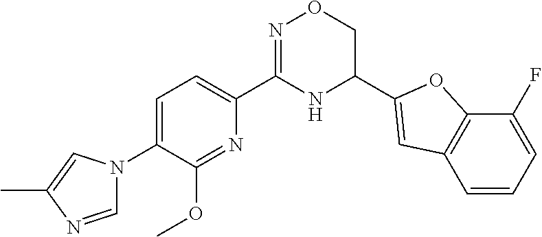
C1=C(N2C=NC(C)=C2)C(OC)=NC(C2=NOCC(C3=CC4=C(O3)C(F)=CC=C4)N2)=C1
